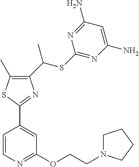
C1(C(SC2=NC(N)=CC(N)=N2)C)=C(C)SC(C2=CC(OCCN3CCCC3)=NC=C2)=N1
